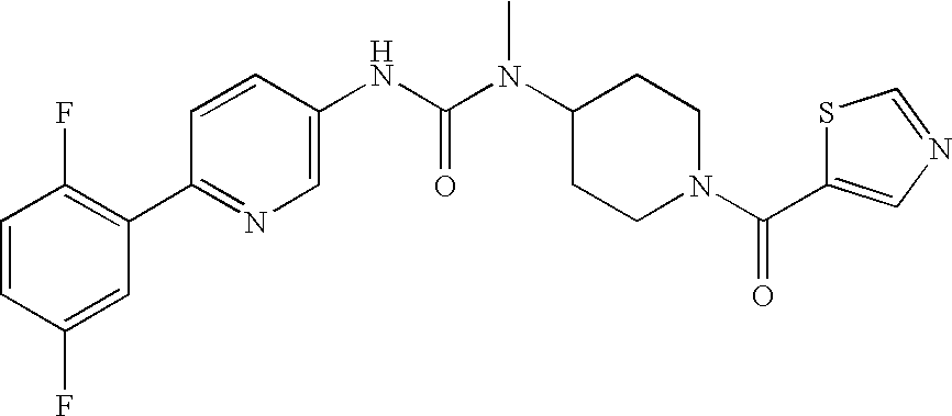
C1=CC(F)=CC(C2=NC=C(NC(N(C3CCN(C(=O)C4=CN=CS4)CC3)C)=O)C=C2)=C1F
